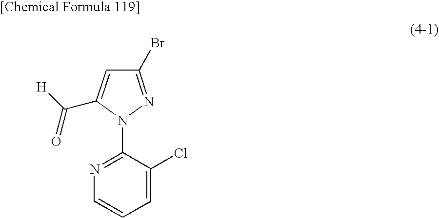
C1(Br)=NN(C2=NC=CC=C2Cl)C(C(=O)[H])=C1
